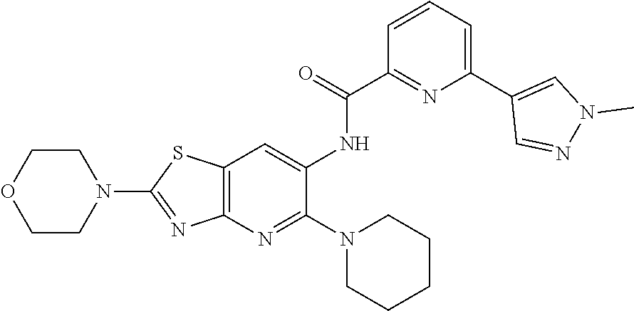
C1(N2CCOCC2)=NC2=C(S1)C=C(NC(C1=NC(C3=CN(C)N=C3)=CC=C1)=O)C(N1CCCCC1)=N2
